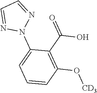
N1(C2=CC=CC(O[CD3])=C2C(=O)O)N=CC=N1
